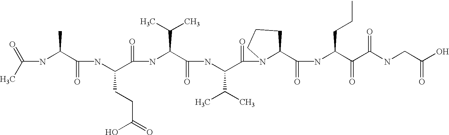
C(NC(C(NC(C(=O)NC(C(=O)NC(C(=O)N1C(C(=O)NC(C(=O)C(NCC(O)=O)=O)CCC)CCC1)C(C)C)C(C)C)CCC(=O)O)=O)C)(C)=O
